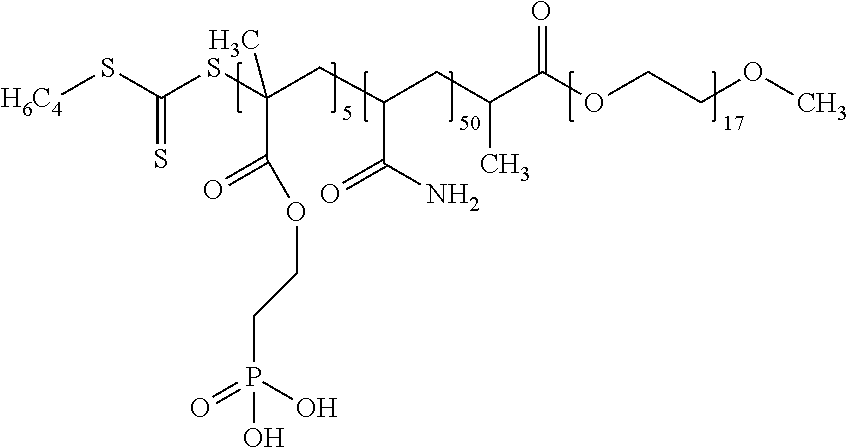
[H6C4]SC(SC(CC(CC(C(OCCOC)=O)C)C(N)=O)(C)C(=O)OCCP(=O)(O)O)=S
